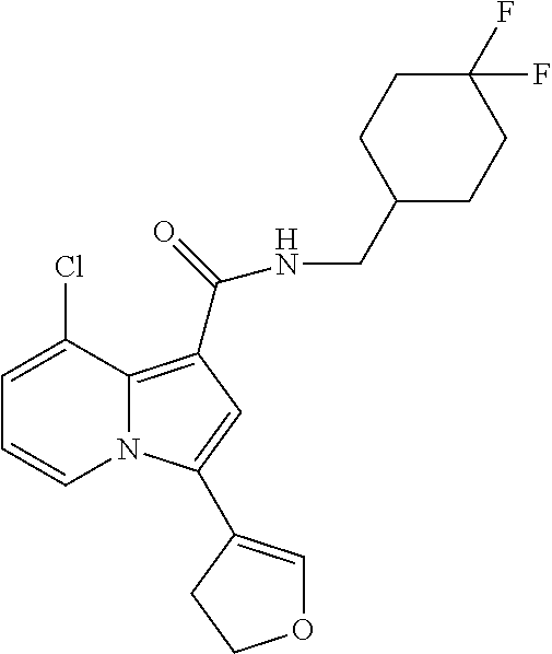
C1=C(Cl)C2=C(C(=O)NCC3CCC(F)(F)CC3)C=C(C3=COCC3)N2C=C1
